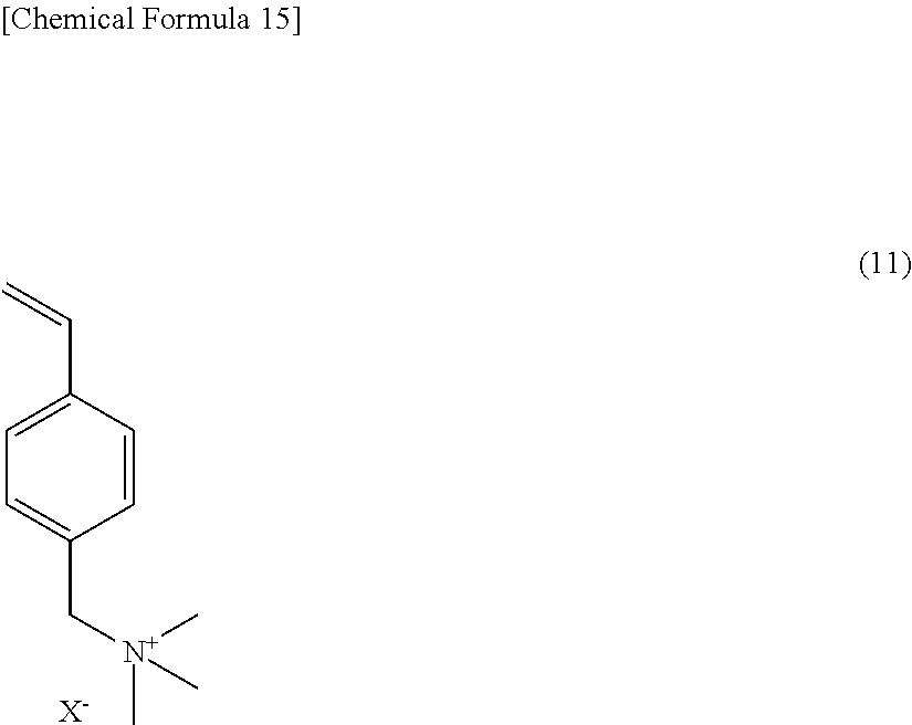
[X-].C[N+](C)(CC1=CC=C(C=C)C=C1)C
